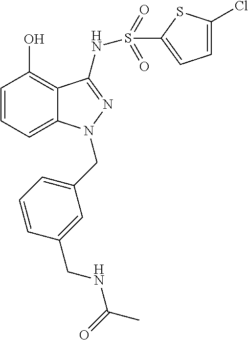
C1=CC=C2C(=C1O)C(NS(=O)(=O)C1=CC=C(Cl)S1)=NN2CC1=CC=CC(CNC(=O)C)=C1
